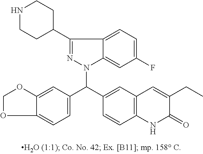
C1OC2=CC(C(C3=CC4=C(C=C3)NC(=O)C(CC)=C4)N3C4=CC(F)=CC=C4C(C4CCNCC4)=N3)=CC=C2O1
